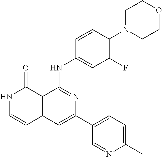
C1=CC(NC2=NC(C3=CC=C(C)N=C3)=CC3=C2C(=O)NC=C3)=CC(F)=C1N1CCOCC1
